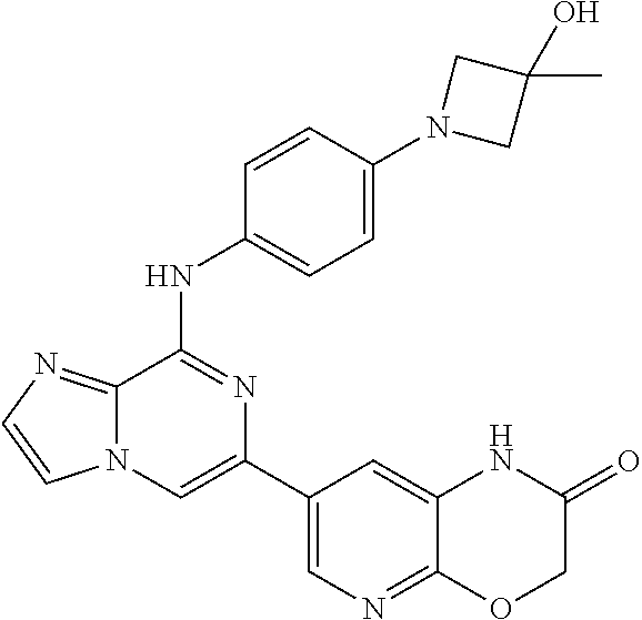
C1(C2=CN=C3C(=C2)NC(=O)CO3)=CN2C(=NC=C2)C(NC2=CC=C(N3CC(C)(O)C3)C=C2)=N1
